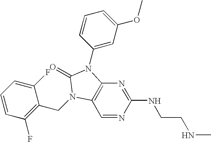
C1=NC(NCCNC)=NC2=C1N(CC1=C(F)C=CC=C1F)C(=O)N2C1=CC(OC)=CC=C1
